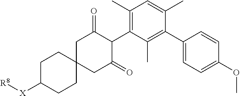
C1C([X][R8])CCC2(C1)CC(=O)C(C1=C(C)C=C(C)C(C3=CC=C(OC)C=C3)=C1C)C(=O)C2
